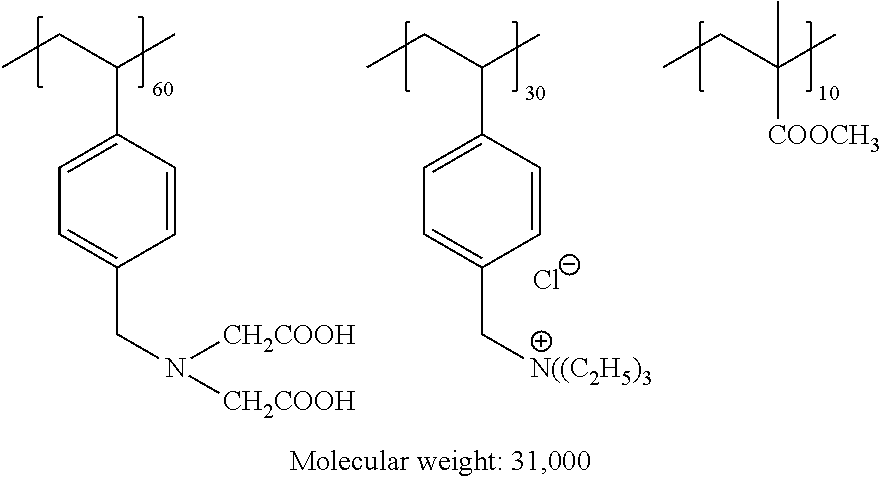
CCC(C)C1=CC=C(C[N((C2H5)3])C=C1.[Cl-].CCC(C)C1=CC=C(CN([CH2COOH])[CH2COOH])C=C1.CCC(C)([COOCH3])C
